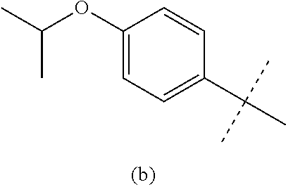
C1(OC(C)C)=CC=C(C(C)(C)C)C=C1
